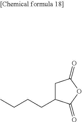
C1C(CCCC)C(=O)OC1=O
